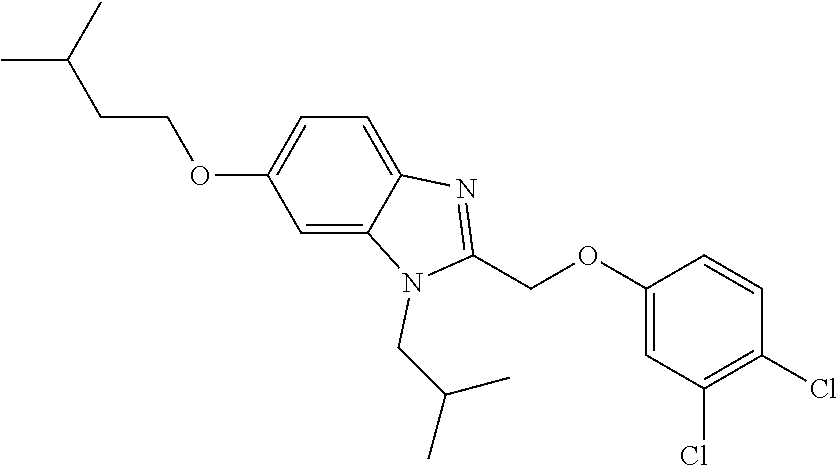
CC(C)CCOC1=CC=C2C(=C1)N(CC(C)C)C(COC1=CC(Cl)=C(Cl)C=C1)=N2
